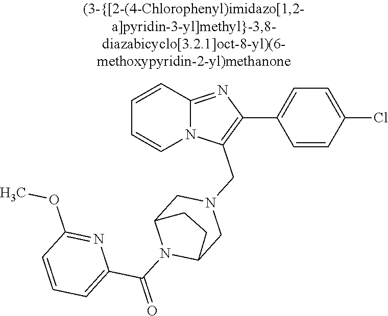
N12C(=NC(C3=CC=C(Cl)C=C3)=C1CN1CC3N(C(=O)C4=CC=CC(OC)=N4)C(C1)CC3)C=CC=C2
